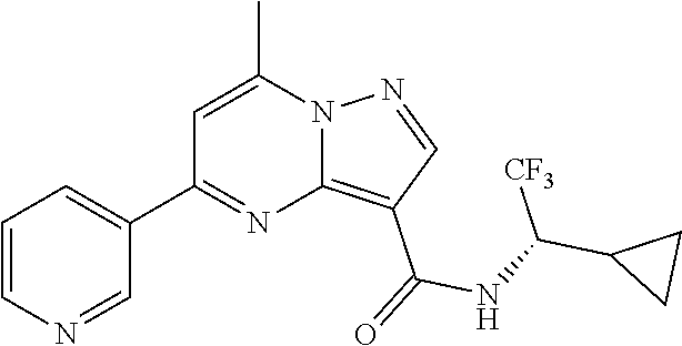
C12=C(C(=O)NC(C3CC3)[CF3])C=NN1C(C)=CC(C1=CC=CN=C1)=N2
